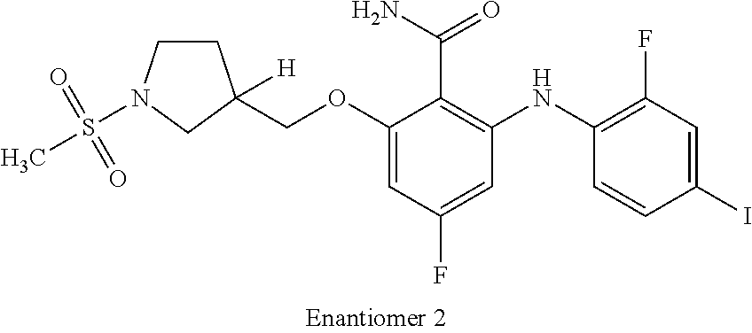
C1(OCC2([H])CCN(S(C)(=O)=O)C2)=CC(F)=CC(NC2=C(F)C=C(I)C=C2)=C1C(N)=O
